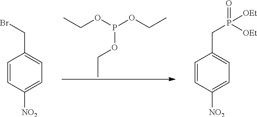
CCOP(OCC)OCC.C1=CC([NO2])=CC=C1CBr.C1=CC([NO2])=CC=C1CP(=O)([OEt])[OEt]
